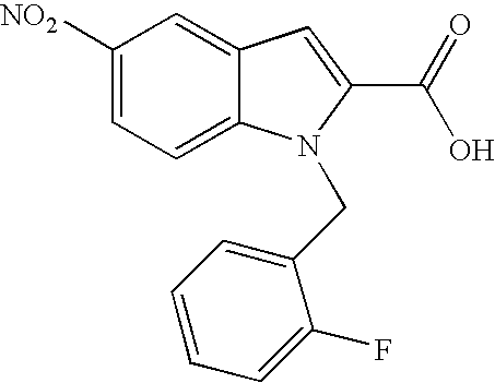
C1([NO2])=CC=C2C(=C1)C=C(C(=O)O)N2CC1=CC=CC=C1F
